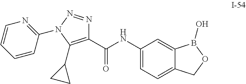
C1(C(NC2=CC=C3C(=C2)B(O)OC3)=O)=C(C2CC2)N(C2=NC=CC=C2)N=N1
